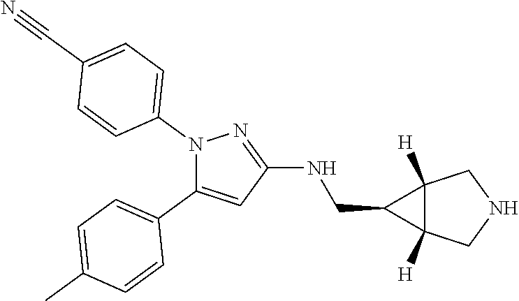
C1(NCC2C3([H])C2([H])CNC3)=NN(C2=CC=C(C#N)C=C2)C(C2=CC=C(C)C=C2)=C1
